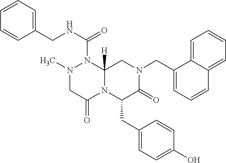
C1=CC=C(CNC(=O)N2N(C)CC(=O)N3C2([H])CN(CC2=CC=CC4=CC=CC=C24)C(=O)C3CC2=CC=C(O)C=C2)C=C1
